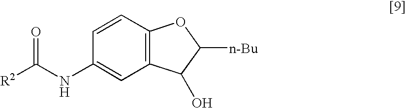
C1=CC2=C(C=C1NC([R2])=O)C(O)C([n-Bu])O2
